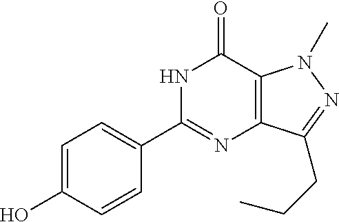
N1C(C2=CC=C(O)C=C2)=NC2=C(C1=O)N(C)N=C2CCC
